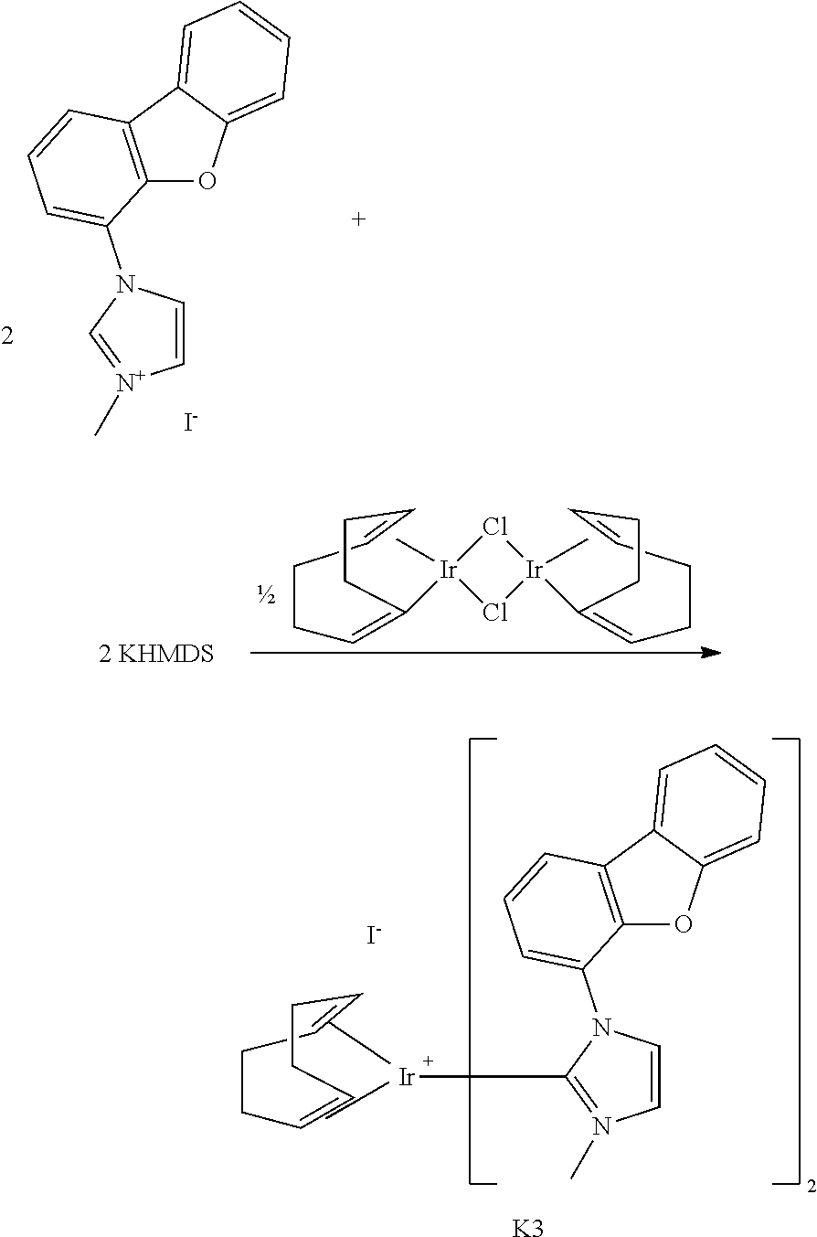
C1=CN(C2=CC=CC3=C2OC2=CC=CC=C23)C=[N+]1C.[I-].C1CC=CCCC=C1.[I-].C1=CN(C2=CC=CC3=C2OC2=CC=CC=C23)C([Ir])=N1C.[K3].C1CC=C([Ir]2(C)Cl[Ir](C3=CCCC=CCC3)(C)Cl2)CCC=C1
